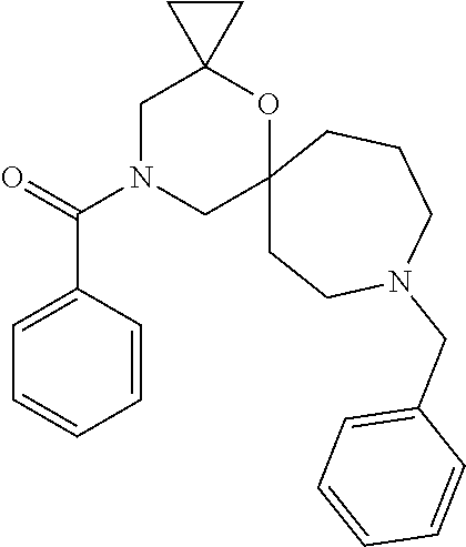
C12(CCN(CC3=CC=CC=C3)CCC1)OC1(CN(C(C3=CC=CC=C3)=O)C2)CC1
